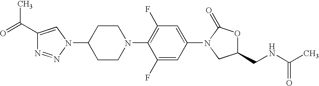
C1(C(=O)C)=CN(C2CCN(C3=C(F)C=C(N4C(=O)OC(CNC(C)=O)C4)C=C3F)CC2)N=N1
